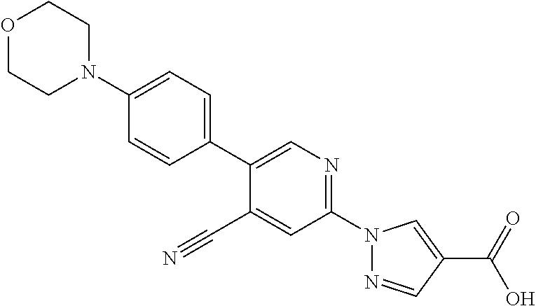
C1(C#N)=CC(N2N=CC(C(O)=O)=C2)=NC=C1C1=CC=C(N2CCOCC2)C=C1
